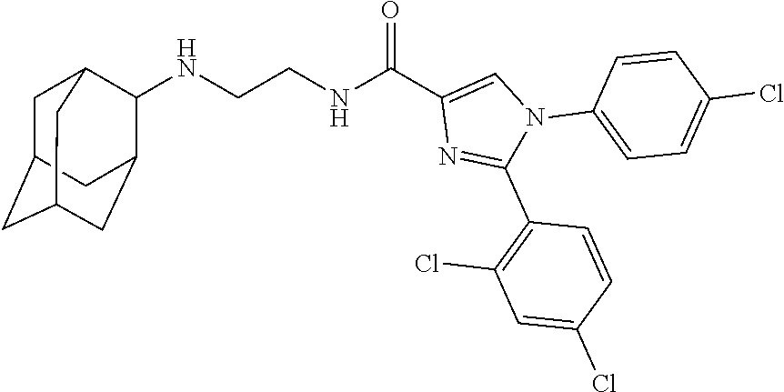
N(CCNC(C1=CN(C2=CC=C(Cl)C=C2)C(C2=C(Cl)C=C(Cl)C=C2)=N1)=O)C1C2CC3CC(CC1C3)C2
